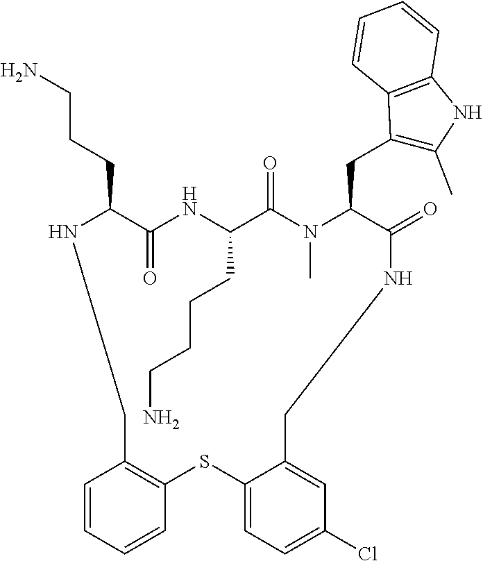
N1C(CCCN)C(=O)NC(CCCCN)C(=O)N(C)C(CC2=C(C)NC3=C2C=CC=C3)C(=O)NCC2=CC(Cl)=CC=C2SC2=C(C=CC=C2)C1
